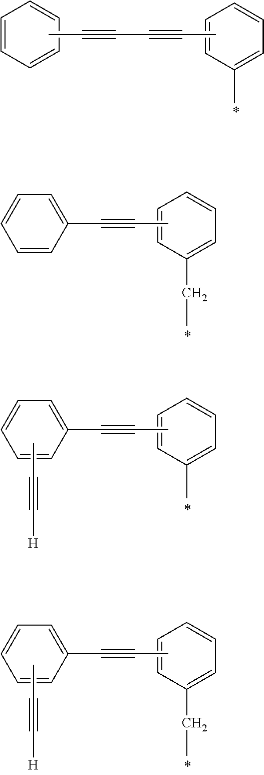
C1=CC(C)=CC=C1.C(C#CC)#CC.C1=CC=CC=C1.C1=CC(CC)=CC=C1.C1(C#CC)=CC=CC=C1.C1=CC(CC)=CC=C1.C1(C#CC)=CC=CC=C1.CC#C[H].C1=CC(C)=CC=C1.C1(C#CC)=CC=CC=C1.CC#C[H]
